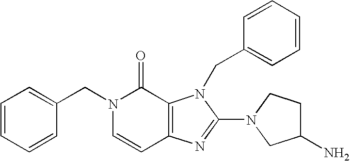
C1=CC(CN2C=CC3=C(C2=O)N(CC2=CC=CC=C2)C(N2CCC(N)C2)=N3)=CC=C1
